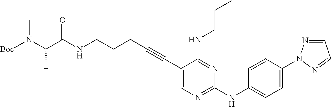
C(NCCCC#CC1=CN=C(NC2=CC=C(N3N=CC=N3)C=C2)N=C1NCCC)(=O)C(N([Boc])C)C
